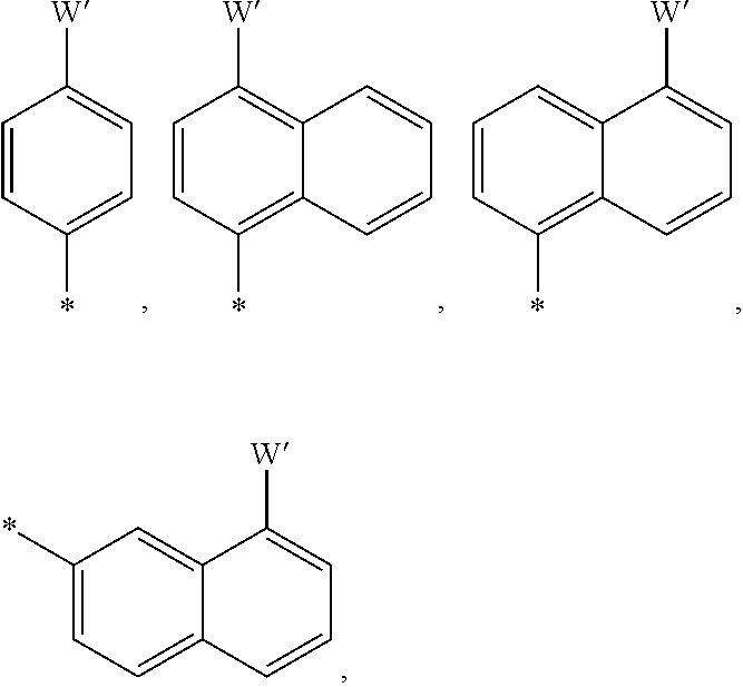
C1(*)=CC=C2C(=C1)C([W])=CC=C2.C1=CC(*)=CC=C1[W].C1=CC(*)=C2C(=C1[W])C=CC=C2.C1=CC(*)=C2C(=C1)C([W])=CC=C2
